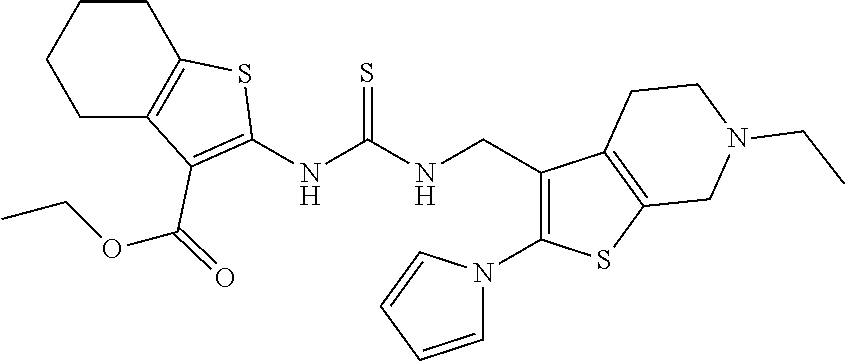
C1CC2=C(CC1)C(C(OCC)=O)=C(NC(NCC1=C(N3C=CC=C3)SC3=C1CCN(CC)C3)=S)S2
